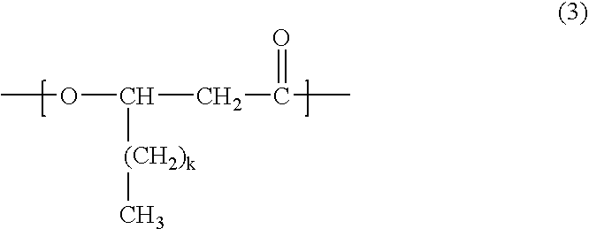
COC(CC(C)=O)[(CH2)k]C
